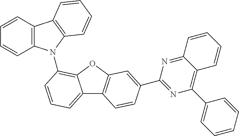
C12=CC=CC(N3C4=C(C5=C3C=CC=C5)C=CC=C4)=C1OC1=C2C=CC(C2=NC(C3=CC=CC=C3)=C3C(=N2)C=CC=C3)=C1
